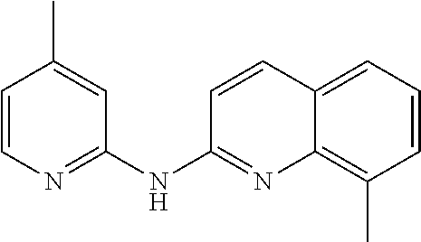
C1=CN=C(NC2=NC3=C(C)C=CC=C3C=C2)C=C1C
